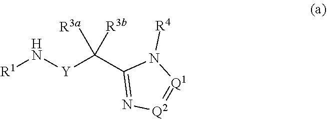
[R1]N[Y]C(C1=N[Q2]=[Q1]N1[R4])([R3a])[R3b]
